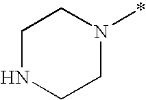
N1(*)CCNCC1
